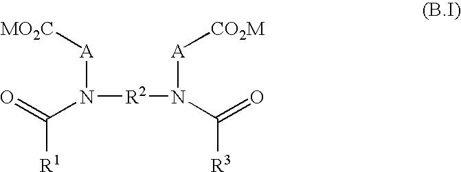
C([R1])(=O)N([R2]N(C(=O)[R3])[A][CO2M])[A][MO2C]
